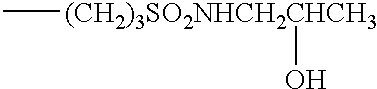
C[(CH2)3SO2NHCH2CHCH3]O
